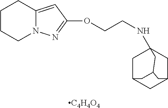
C1C2CC3CC1(NCCOC1=NN4C(=C1)CCCC4)CC(C2)C3.[C4H4O4]
